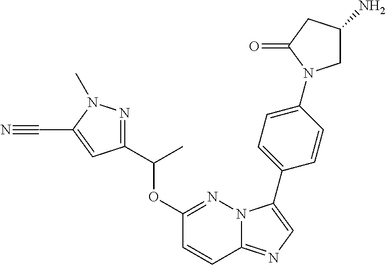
C1(C(OC2=NN3C(=NC=C3C3=CC=C(N4CC(N)CC4=O)C=C3)C=C2)C)=NN(C)C(C#N)=C1
